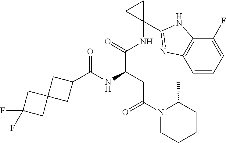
C1CN(C(=O)CC(NC(C2CC3(CC(F)(F)C3)C2)=O)C(NC2(C3=NC4=C(N3)C(F)=CC=C4)CC2)=O)C(C)CC1
